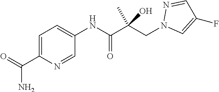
C1=C(C(=O)N)N=CC(NC(C(CN2C=C(F)C=N2)(C)O)=O)=C1
